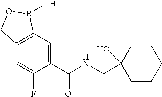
C1=C(C(NCC2(O)CCCCC2)=O)C(F)=CC2=C1B(O)OC2
